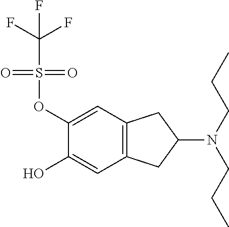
C12=C(C=C(O)C(OS(=O)(=O)C(F)(F)F)=C1)CC(N(CCC)CCC)C2
